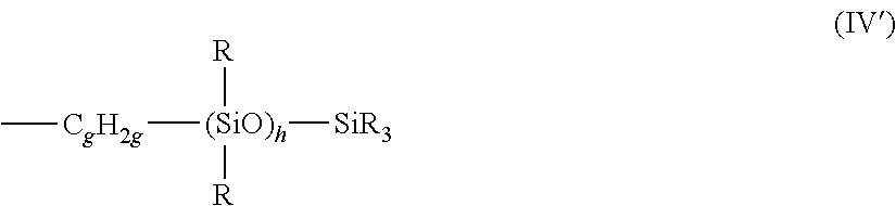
[CgH2g]([(SiO)h]([R])([R])[SiR3])C
